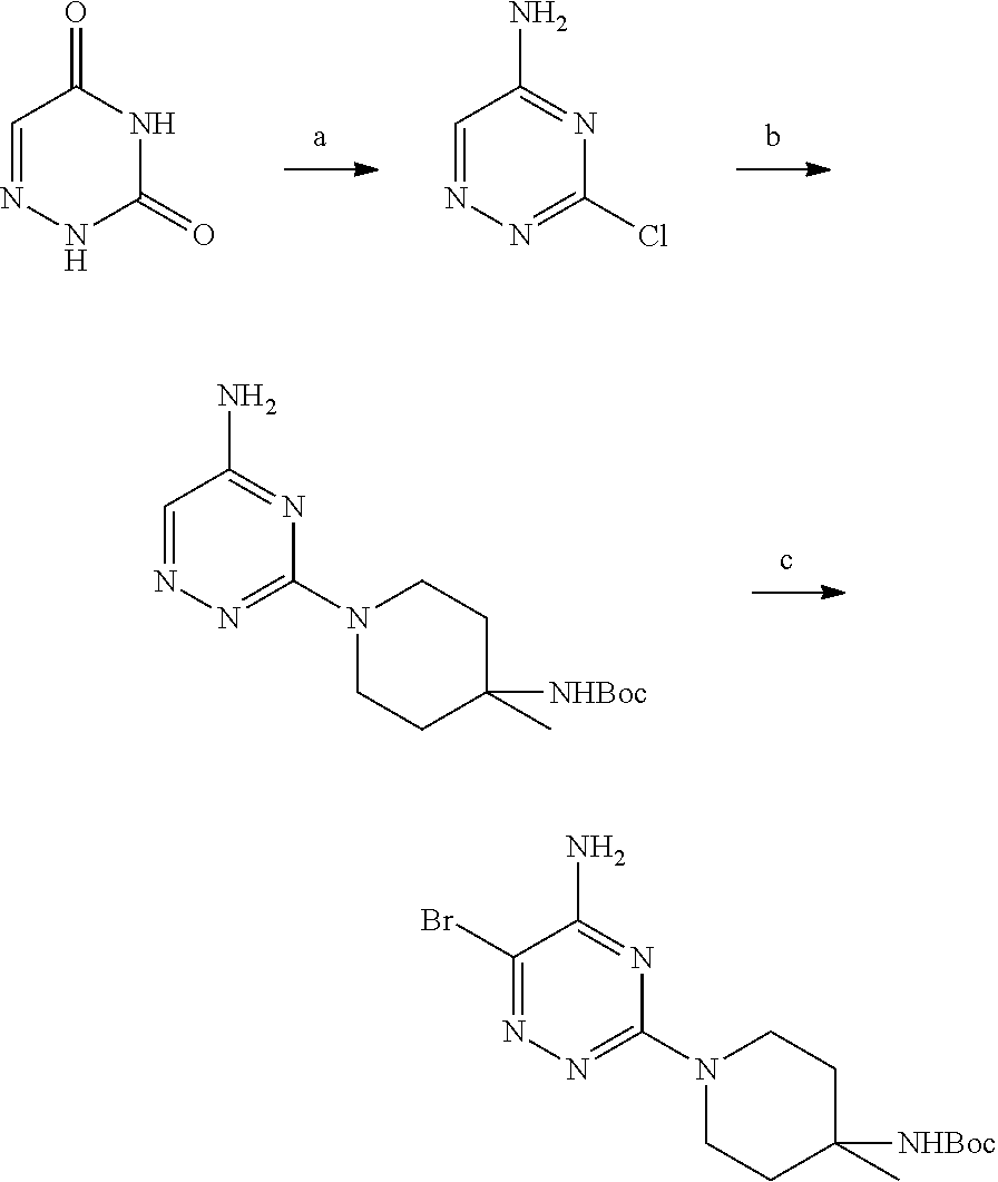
C1=NNC(=O)NC1=O.C1=NN=C(Cl)N=C1N.C1=NN=C(N2CCC(C)([NHBoc])CC2)N=C1N.C1(Br)=NN=C(N2CCC(C)([NHBoc])CC2)N=C1N
